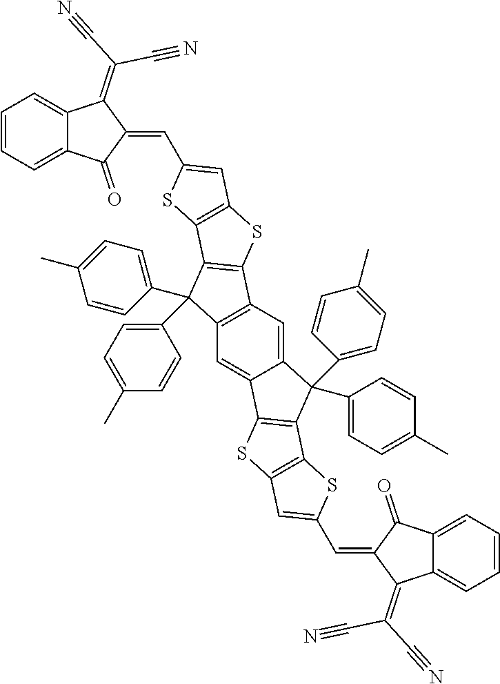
C1=CC=C2C(=C1)C(=C(C#N)C#N)C(=CC1=CC3=C(S1)C1=C(S3)C3=C(C1(C1=CC=C(C)C=C1)C1=CC=C(C)C=C1)C=C1C(=C3)C(C3=CC=C(C)C=C3)(C3=CC=C(C)C=C3)C3=C1SC1=C3SC(C=C3C(=C(C#N)C#N)C4=CC=CC=C4C3=O)=C1)C2=O
